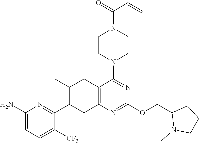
C1(N)=CC(C)=C([CF3])C(C2CC3=C(CC2C)C(N2CCN(C(=O)C=C)CC2)=NC(OCC2N(C)CCC2)=N3)=N1
